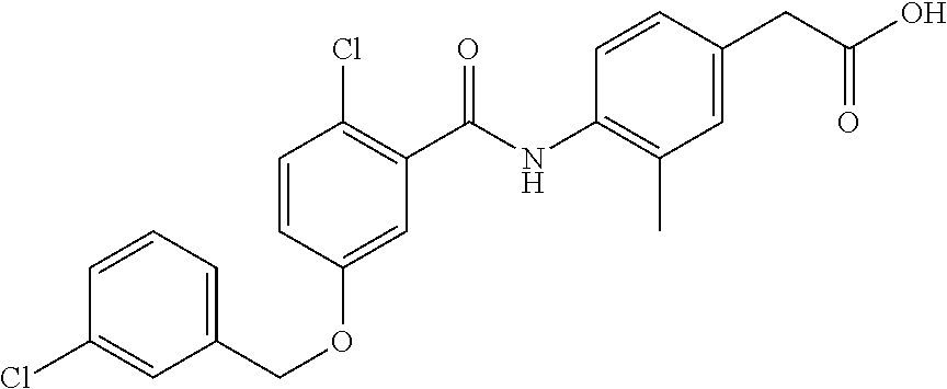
C1=CC(OCC2=CC=CC(Cl)=C2)=CC(C(NC2=C(C)C=C(CC(O)=O)C=C2)=O)=C1Cl
